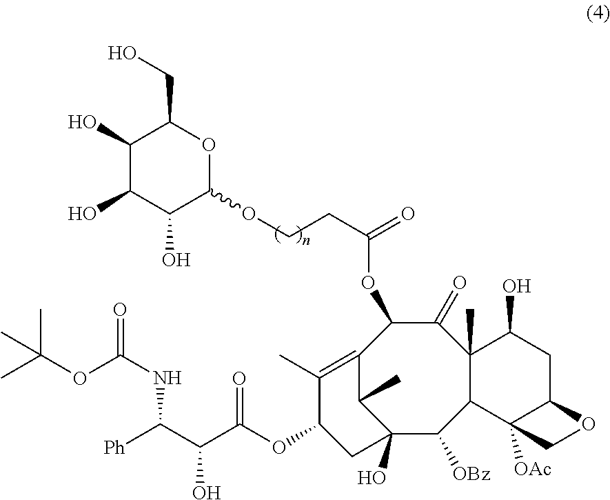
C12=C(C)C(OC(C(C([Ph])NC(=O)OC(C)(C)C)O)=O)CC(O)(C1C)C([OBz])C1C(C)(C(=O)C2OC(=O)CCOC2C(O)C(O)C(O)C(CO)O2)C(O)CC2C1([OAc])CO2
